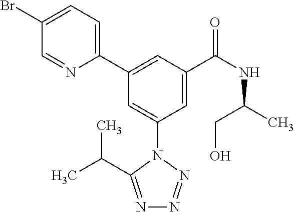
C1(Br)=CC=C(C2=CC(C(NC(C)CO)=O)=CC(N3C(C(C)C)=NN=N3)=C2)N=C1
